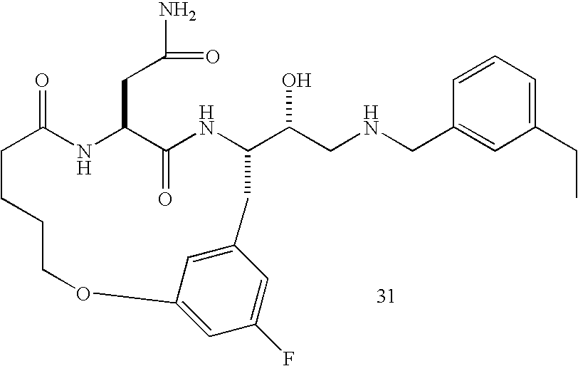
C1=CC=C(CC)C=C1CNCC(O)C1NC(=O)C(CC(N)=O)NC(=O)CCCCOC2=CC(F)=CC(=C2)C1
